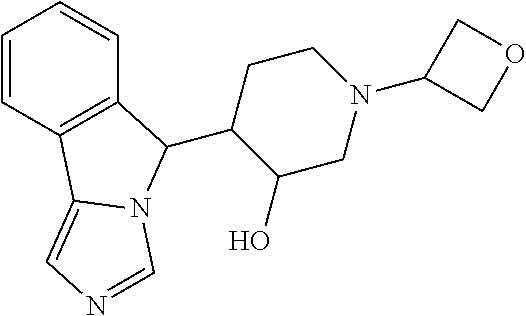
C1=CC2=C(C=C1)C(C1C(O)CN(C3COC3)CC1)N1C2=CN=C1
